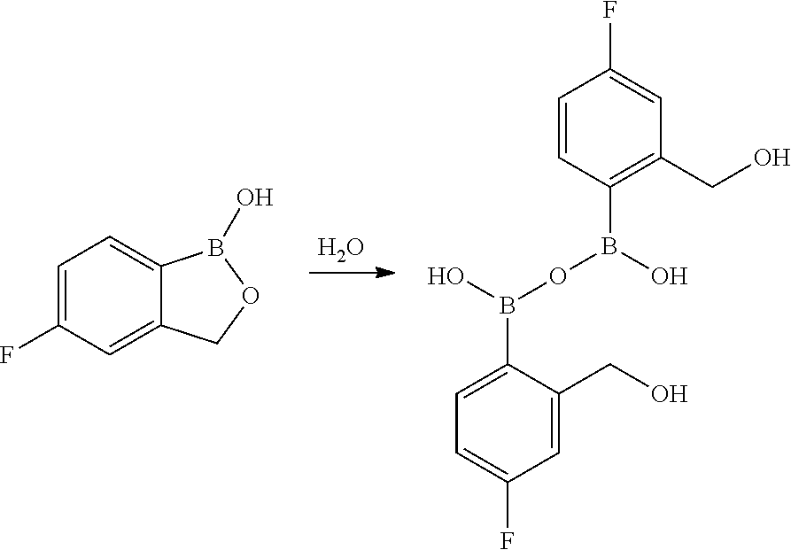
O.C1=C(F)C=C2C(=C1)B(O)OC2.OB(C1=C(CO)C=C(F)C=C1)OB(O)C1=CC=C(F)C=C1CO
